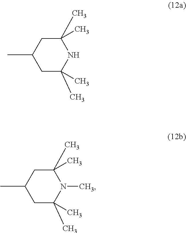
CC1CC(C)(C)N(C)C(C)(C)C1.CC1CC(C)(C)NC(C)(C)C1
